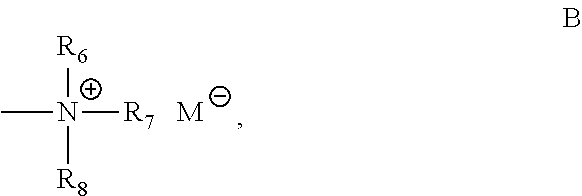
C[N+]([R7])([R6])[R8].[M]
